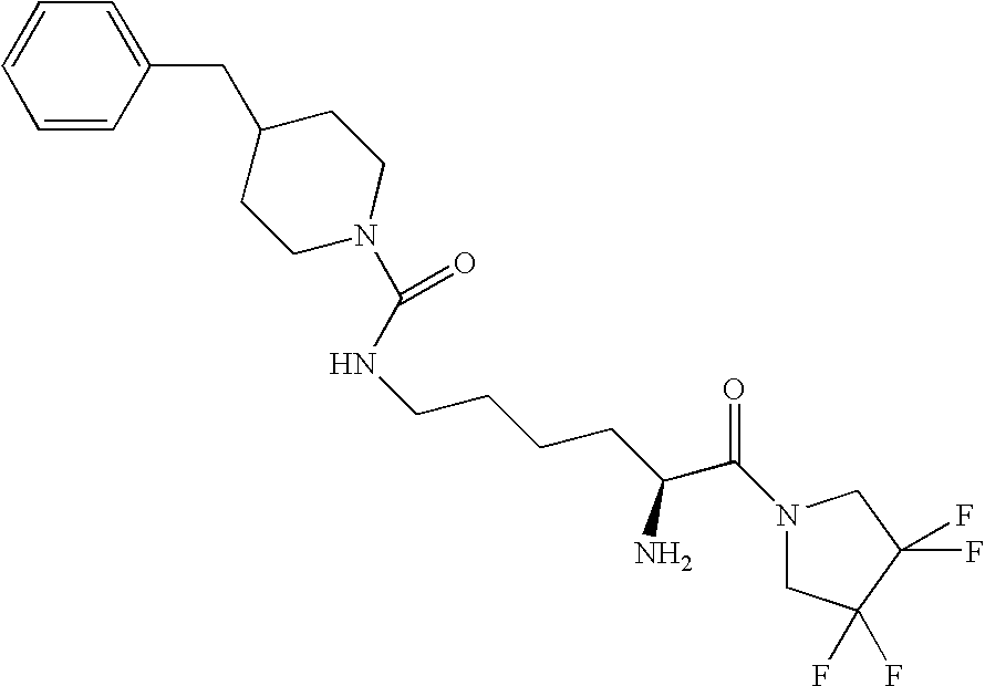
C(NCCCCC(C(N1CC(F)(F)C(F)(F)C1)=O)N)(=O)N1CCC(CC2=CC=CC=C2)CC1
